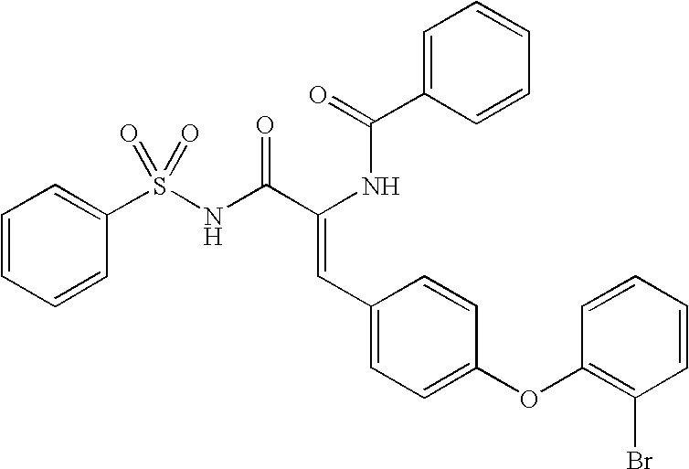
C(=O)(NC(C(NS(C1=CC=CC=C1)(=O)=O)=O)=CC1=CC=C(OC2=C(Br)C=CC=C2)C=C1)C1=CC=CC=C1
